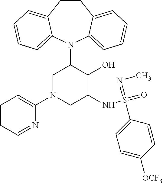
C12=CC=CC=C1N(C1CN(C3=CC=CC=N3)CC(NS(=O)(=NC)C3=CC=C([OCF3])C=C3)C1O)C1=CC=CC=C1CC2
